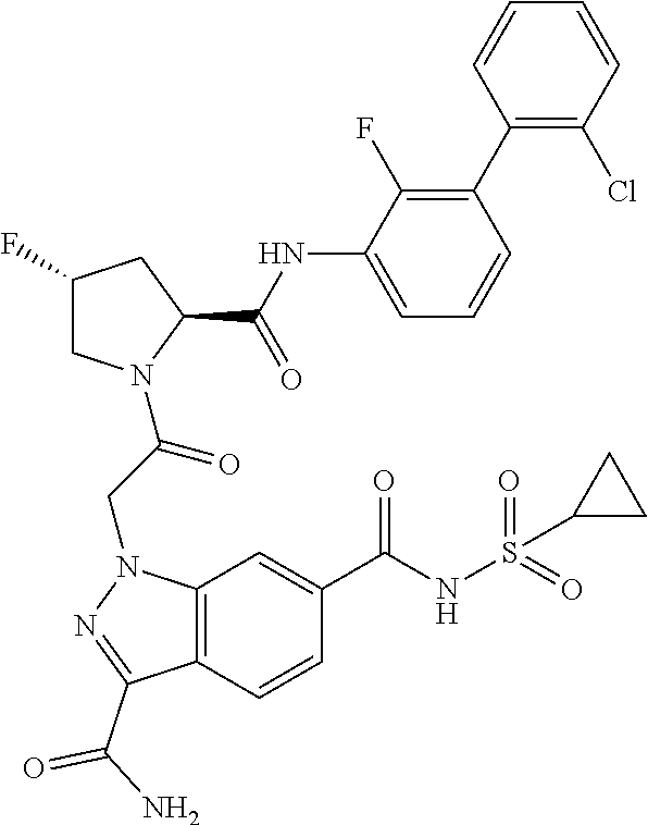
N(C(C1CC(F)CN1C(CN1C2=C(C(C(N)=O)=N1)C=CC(C(=O)NS(=O)(=O)C1CC1)=C2)=O)=O)C1=CC=CC(C2=C(Cl)C=CC=C2)=C1F
